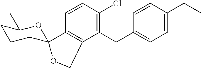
C1=CC(Cl)=C(CC2=CC=C(CC)C=C2)C2=C1C1(CCCC(C)O1)OC2
